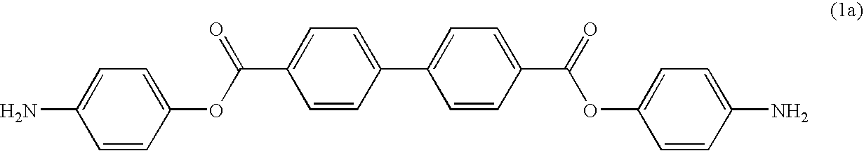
C1(OC(C2=CC=C(C3=CC=C(C(=O)OC4=CC=C(N)C=C4)C=C3)C=C2)=O)=CC=C(N)C=C1
